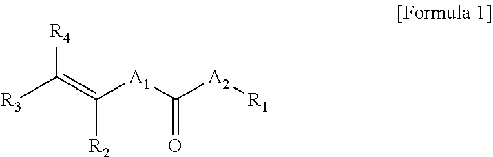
[R4]C(=C([A1]C([A2][R1])=O)[R2])[R3]
